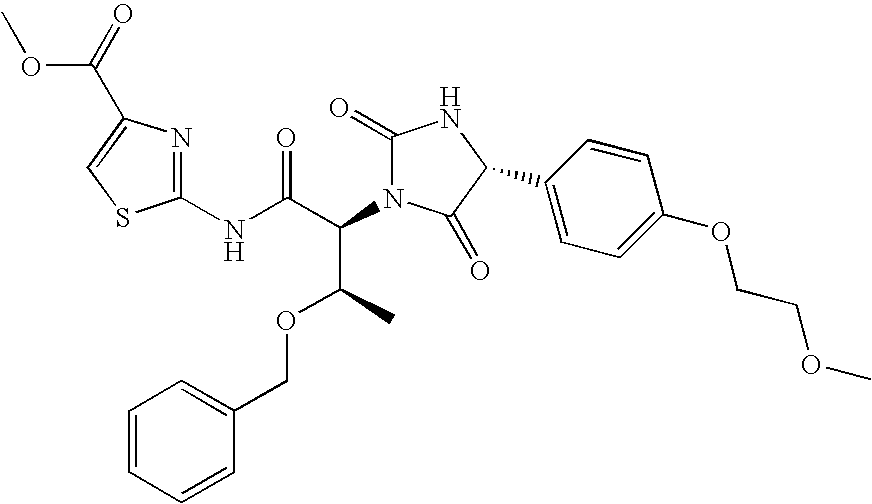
C1(NC(C(C(C)OCC2=CC=CC=C2)N2C(=O)NC(C3=CC=C(OCCOC)C=C3)C2=O)=O)=NC(C(=O)OC)=CS1
